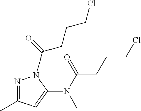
N1=C(C)C=C(N(C(=O)CCCCl)C)N1C(CCCCl)=O
